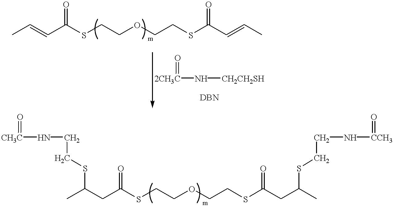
S(CCOCCSC(C=CC)=O)C(C=CC)=O.[CH2CH2SH]N[2CH3C]=O.S(CCOCCSC(CC(C)SCCN[CCH3]=O)=O)C(CC(C)SCCN[CH3C]=O)=O
